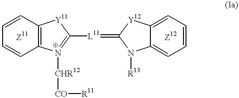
C1=CC2=C(C=C1)N([CHR12][CO][R11])=C([L11]=C1[Y12]C3=CC=CC=C3N1[R13])[Y11]2.[Z11].[Z12]
